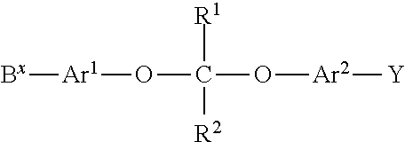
[Bx][Ar1]OC(O[Ar2][Y])([R1])[R2]
